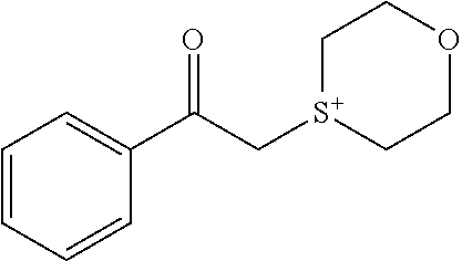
C1=CC=CC(C(C[S+]2CCOCC2)=O)=C1
